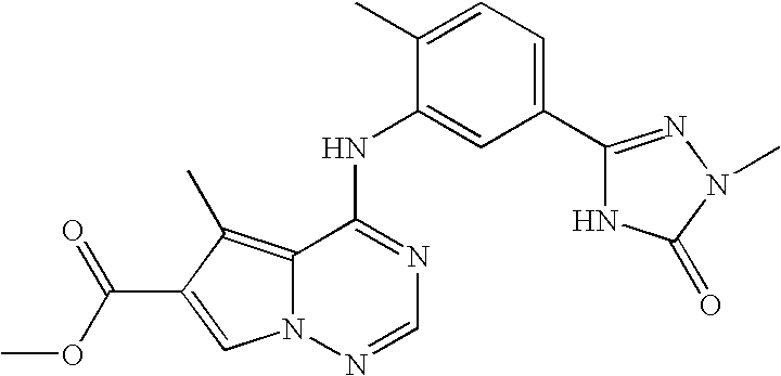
C12=C(C)C(C(OC)=O)=CN1N=CN=C2NC1=CC(C2=NN(C)C(=O)N2)=CC=C1C
